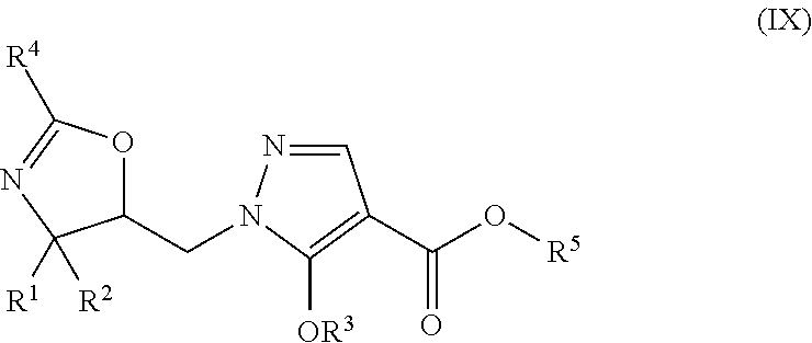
C1=NN(CC2OC([R4])=NC2([R2])[R1])C([OR3])=C1C(=O)O[R5]
